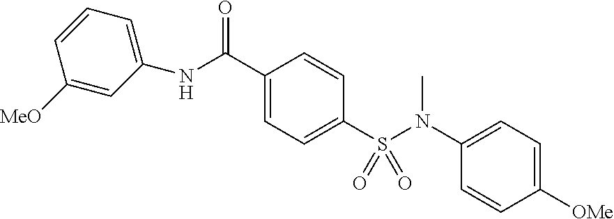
C1(C(NC2=CC=CC([MeO])=C2)=O)=CC=C(S(N(C2=CC=C([OMe])C=C2)C)(=O)=O)C=C1
